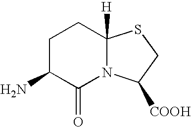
C1C(N)C(=O)N2C([H])(C1)SCC2[COOH]
